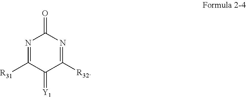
N1=C([R31])C(=[Y1])C([R32])=NC1=O
